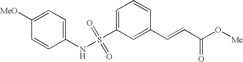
C1([MeO])=CC=C(NS(C2=CC=CC(C=CC(O[Me])=O)=C2)(=O)=O)C=C1
